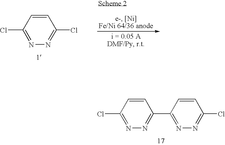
ClC1=NN=C(Cl)C=C1.ClC1=NN=C(C2=NN=C(Cl)C=C2)C=C1
